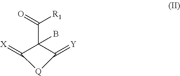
C1(=[X])C(C(=O)[R1])(B)C(=[Y])[Q]1
